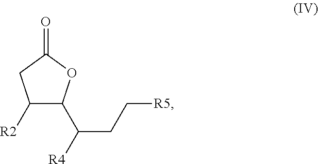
C1([R2])C(C(CC[R5])[R4])OC(=O)C1
